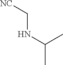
C(C)(NC[NC])C
